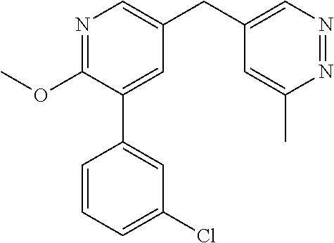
C1(OC)=NC=C(CC2=CN=NC(C)=C2)C=C1C1=CC(Cl)=CC=C1
